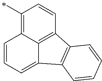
C1=CC=C2C3=C(C=CC(C)=C13)C1=C2C=CC=C1
